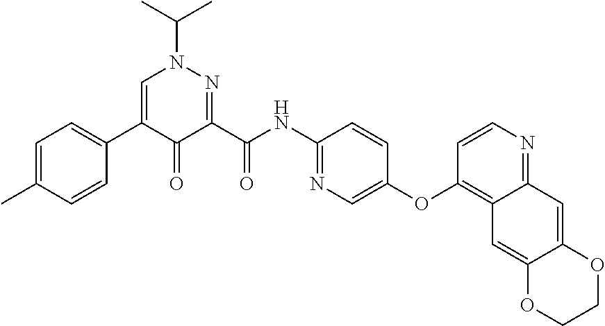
C1=C(C)C=CC(C2=CN(C(C)C)N=C(C(NC3=NC=C(OC4=C5C(=NC=C4)C=C4C(=C5)OCCO4)C=C3)=O)C2=O)=C1
